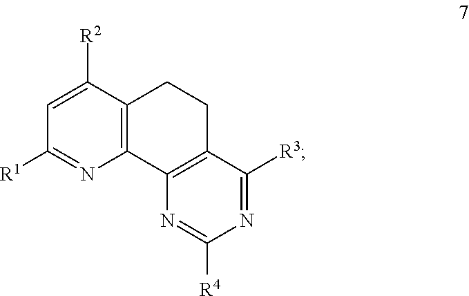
C12=C(C([R2])=CC([R1])=N1)CCC1=C2N=C([R4])N=C1[R3]
